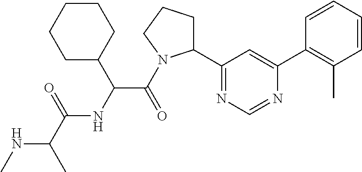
N(C(C)C(=O)NC(C(=O)N1C(C2=NC=NC(C3=C(C)C=CC=C3)=C2)CCC1)C1CCCCC1)C
